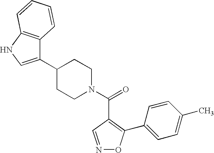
N1=CC(C(N2CCC(C3=CNC4=C3C=CC=C4)CC2)=O)=C(C2=CC=C(C)C=C2)O1
